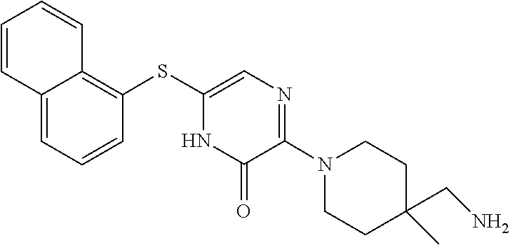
C1C(C)(CN)CCN(C2=NC=C(SC3=C4C(=CC=C3)C=CC=C4)NC2=O)C1
